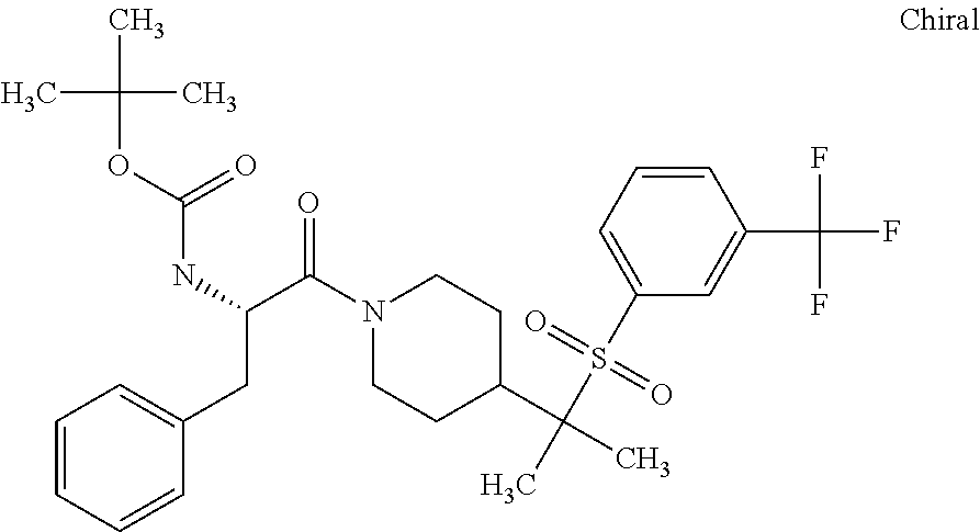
N1(C(C(NC(OC(C)(C)C)=O)CC2=CC=CC=C2)=O)CCC(C(C)(S(C2=CC=CC(C(F)(F)F)=C2)(=O)=O)C)CC1
